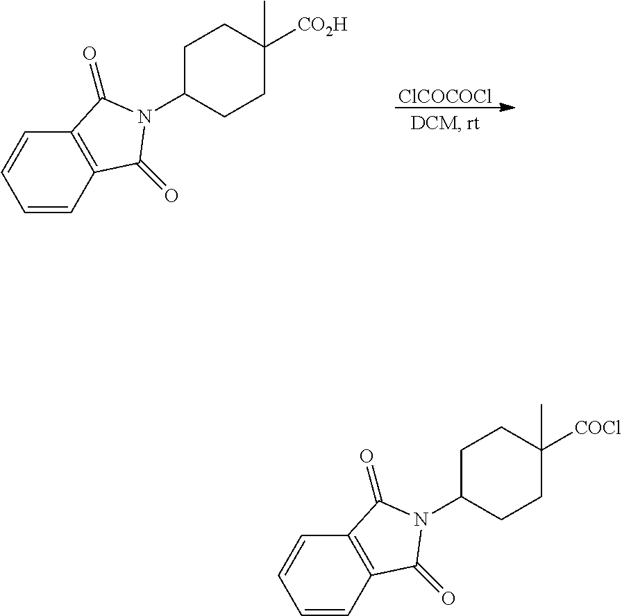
[ClCOCOCl].C1C(N2C(=O)C3=C(C=CC=C3)C2=O)CCC([CO2H])(C)C1.C1C(N2C(=O)C3=C(C=CC=C3)C2=O)CCC([COCl])(C)C1
